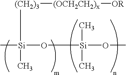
C[Si](O[Si](OC)(C)C)(C)[(CH2)3][(OCH2CH2)x][OR]
